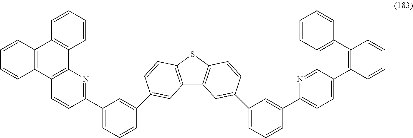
C1=CC=CC2=C1C1=C(C3=C2C=CC=C3)C=CC(C2=CC=CC(C3=CC4=C(SC5=C4C=C(C4=CC=CC(C6=CC=C7C(=N6)C6=C(C8=C7C=CC=C8)C=CC=C6)=C4)C=C5)C=C3)=C2)=N1
